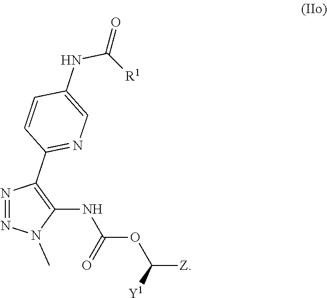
N1=NN(C)C(NC(=O)OC([Y1])[Z])=C1C1=NC=C(NC([R1])=O)C=C1
